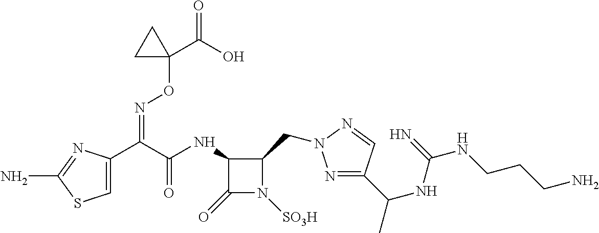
N(C(C(C1=CSC(N)=N1)=NOC1(C(=O)O)CC1)=O)C1C(=O)N([SO3H])C1CN1N=C(C(C)NC(=N)NCCCN)C=N1
